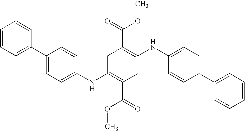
C1(NC2=CC=C(C3=CC=CC=C3)C=C2)=C(C(OC)=O)CC(NC2=CC=C(C3=CC=CC=C3)C=C2)=C(C(=O)OC)C1
